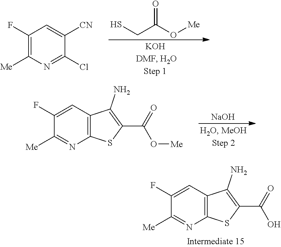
C1(F)=C([Me])N=C(Cl)C([CN])=C1.O=C(O[Me])CS.C1(F)=CC2=C(N=C1[Me])SC(C(=O)O[Me])=C2N.[NaOH].C1(F)=CC2=C(N=C1[Me])SC(C(=O)O)=C2N
